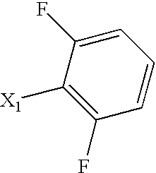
C1(F)=C([X1])C(F)=CC=C1
